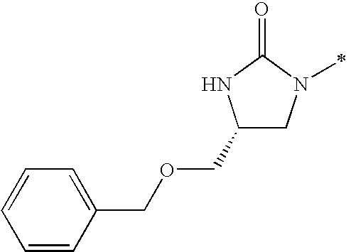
C1(COCC2=CC=CC=C2)CN(C)C(=O)N1
